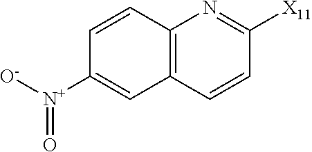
C1=CC2=C(C=C1[N+]([O-])=O)C=CC([X11])=N2
